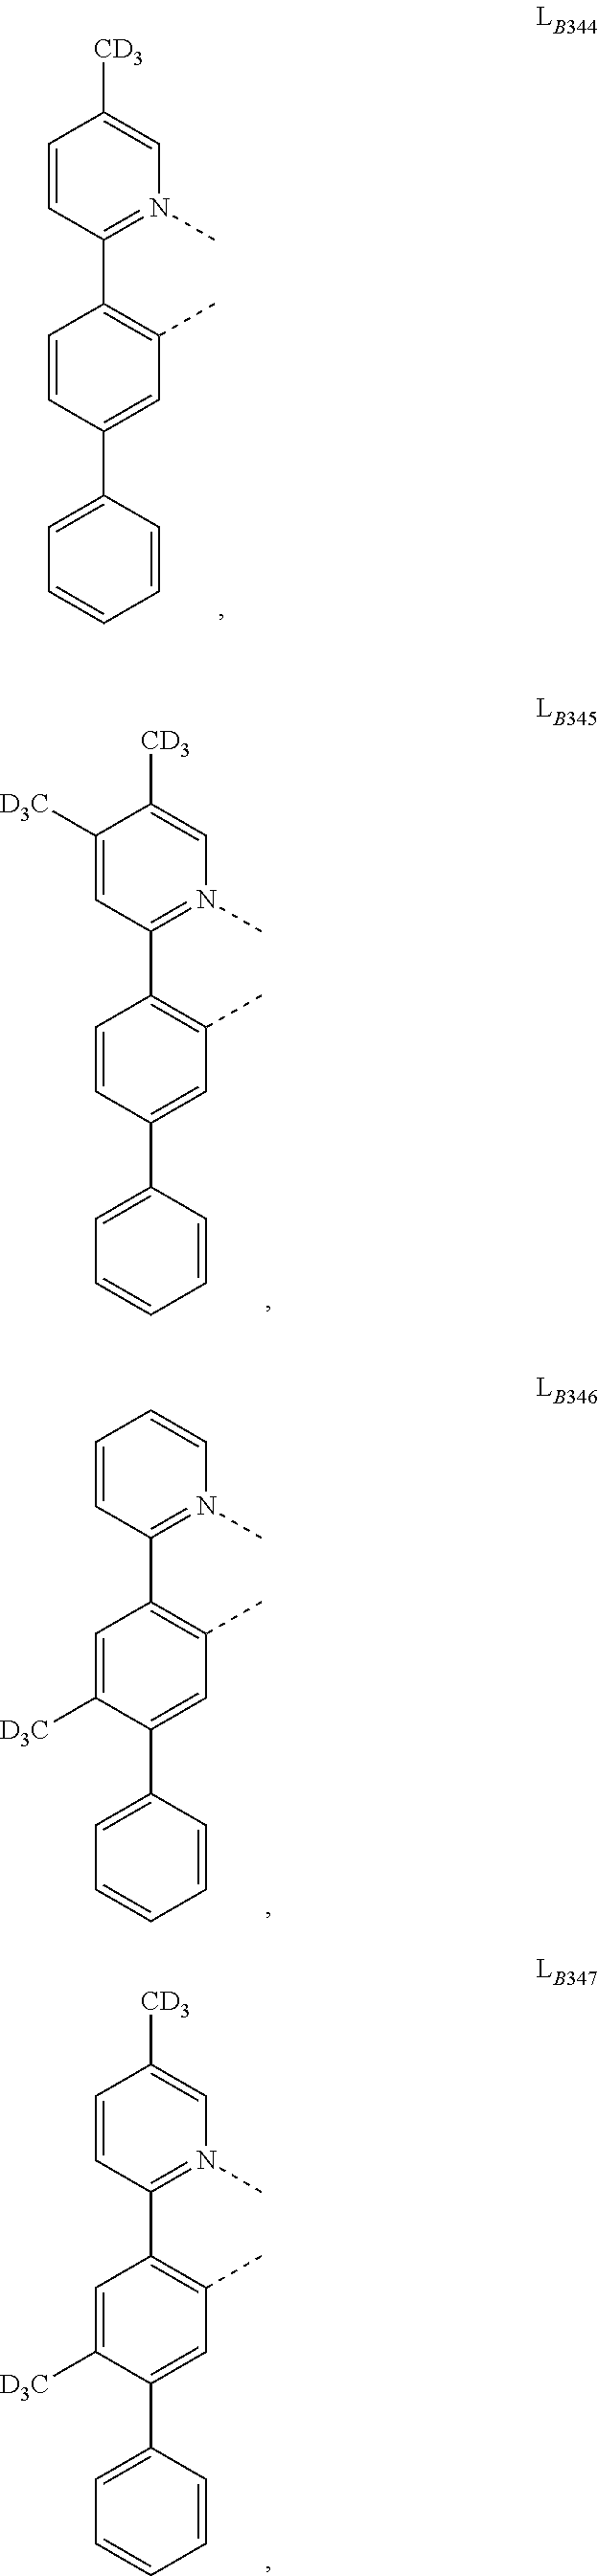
C1(C2=N(C)C=C([CD3])C=C2)=C(C)C=C(C2=CC=CC=C2)C=C1.C1(C2=N(C)C=C([CD3])C([D3C])=C2)=C(C)C=C(C2=CC=CC=C2)C=C1.C1(C2=N(C)C=CC=C2)=C(C)C=C(C2=CC=CC=C2)C([D3C])=C1.C1(C2=N(C)C=C([CD3])C=C2)=C(C)C=C(C2=CC=CC=C2)C([D3C])=C1
